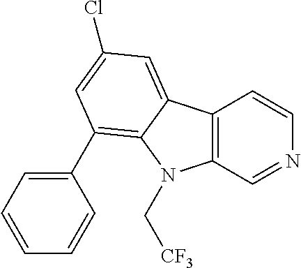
C12=C(C=NC=C1)N(C[CF3])C1=C(C3=CC=CC=C3)C=C(Cl)C=C21
